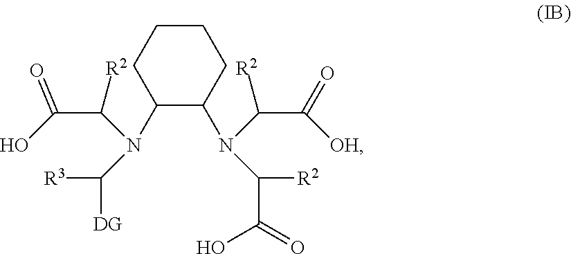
C1(N(C(C(O)=O)[R2])C([R3])[DG])C(N(C(C(=O)[OH])[R2])C([R2])C(=O)O)CCCC1
